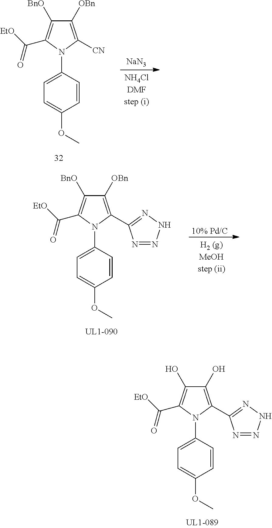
C1(O)=C(C2=NNN=N2)N(C2=CC=C(OC)C=C2)C(C([EtO])=O)=C1O.C1([OBn])=C([CN])N(C2=CC=C(OC)C=C2)C(C([EtO])=O)=C1[BnO].[NaN3].C1([OBn])=C(C2=NNN=N2)N(C2=CC=C(OC)C=C2)C(C([EtO])=O)=C1[BnO].[10% Pd/C]
